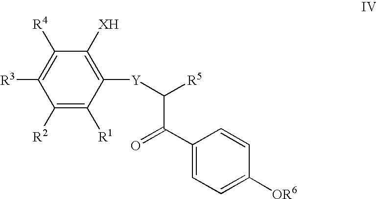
C1([R4])=C([R3])C([R2])=C([R1])C([Y]C(C(=O)C2=CC=C([OR6])C=C2)[R5])=C1[XH]
